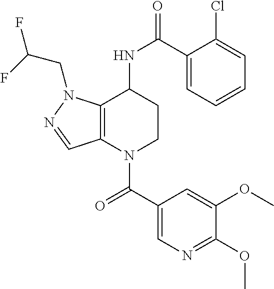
C1(C(=O)N2CCC(NC(=O)C3=CC=CC=C3Cl)C3=C2C=NN3CC(F)F)=CN=C(OC)C(OC)=C1
